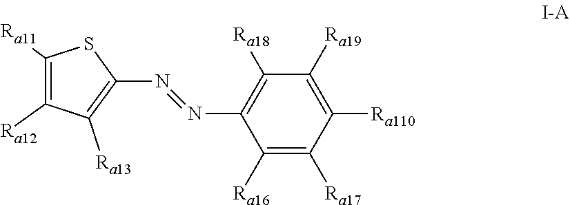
C1([Ra18])=C(N=NC2=C([Ra13])C([Ra12])=C([Ra11])S2)C([Ra16])=C([Ra17])C([Ra110])=C1[Ra19]
